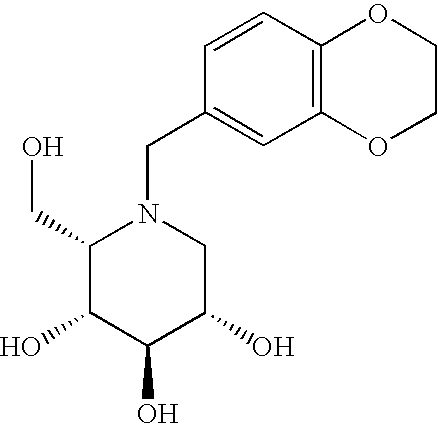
C1(CO)C(O)C(O)C(O)CN1CC1=CC2=C(C=C1)OCCO2
